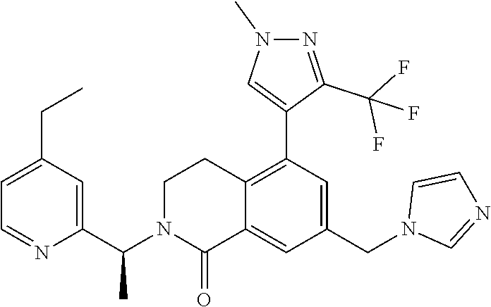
C1(C(N2C(=O)C3=CC(CN4C=NC=C4)=CC(C4=CN(C)N=C4C(F)(F)F)=C3CC2)C)=CC(CC)=CC=N1
